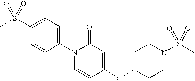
C1=C(S(C)(=O)=O)C=CC(N2C=CC(OC3CCN(S(C)(=O)=O)CC3)=CC2=O)=C1
